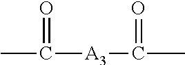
CC([A3]C(C)=O)=O
